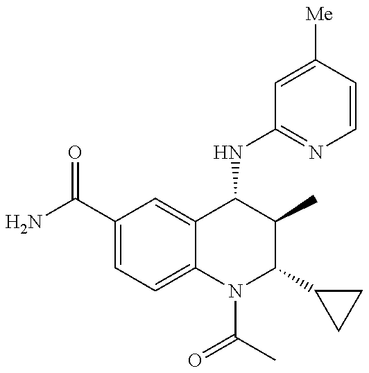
C1(C(=O)N)=CC=C2C(=C1)C(NC1=NC=CC([Me])=C1)C(C)C(C1CC1)N2C(C)=O
